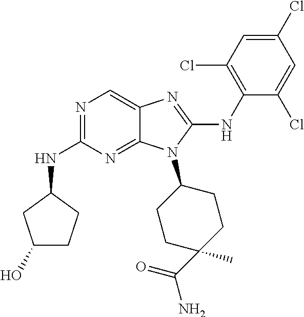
N1=C(NC2CC(O)CC2)N=C2C(=C1)N=C(NC1=C(Cl)C=C(Cl)C=C1Cl)N2C1CCC(C)(C(=O)N)CC1
